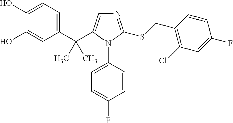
C1(O)=CC=C(C(C2=CN=C(SCC3=C(Cl)C=C(F)C=C3)N2C2=CC=C(F)C=C2)(C)C)C=C1O
